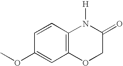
N1([H])C2=C(OCC1=O)C=C(OC)C=C2
